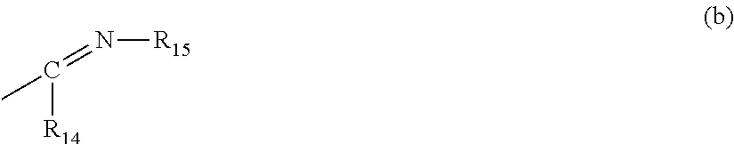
C([R14])(=N[R15])C
